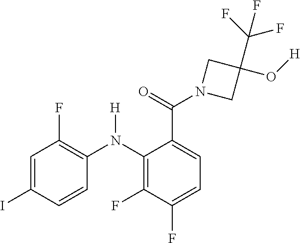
C1=C(I)C=CC(N([H])C2=C(F)C(F)=CC=C2C(=O)N2CC(C(F)(F)F)(O[H])C2)=C1F
